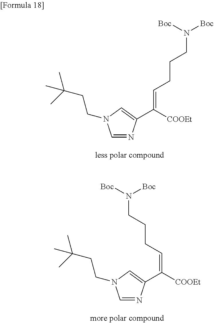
C1=NC(C([COOEt])=CCCCN([Boc])[Boc])=CN1CCC(C)(C)C.C1=NC(C([COOEt])=CCCCN([Boc])[Boc])=CN1CCC(C)(C)C
